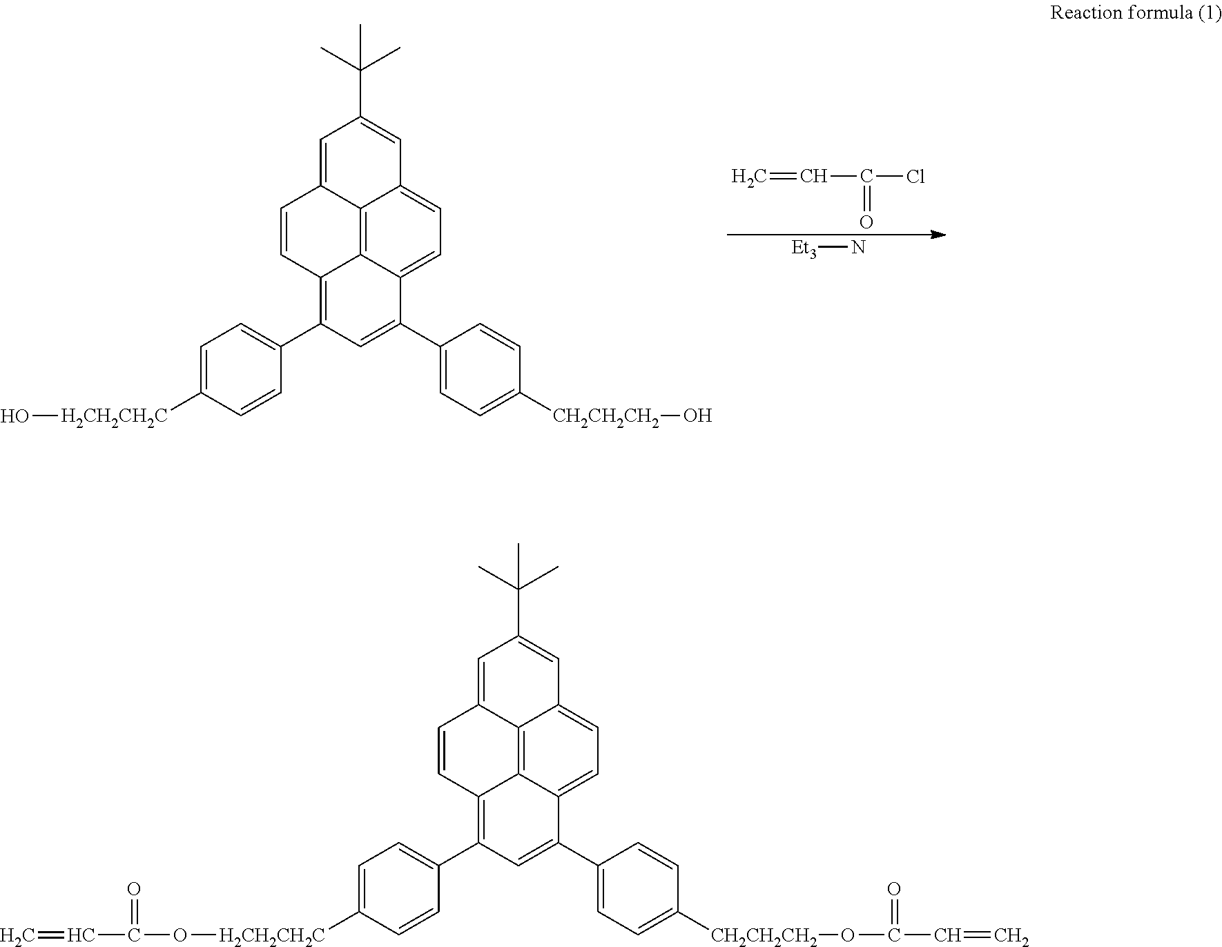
C12=C3C4=CC=C1C=C(C(C)(C)C)C=C2C=CC3=C(C1=CC=C([H2CH2CH2C]O)C=C1)C=C4C1=CC=C([CH2CH2CH2]O)C=C1.C=CC(=O)Cl.[Et3]N.C12=C3C4=CC=C1C=C(C(C)(C)C)C=C2C=CC3=C(C1=CC=C([H2CH2CH2C]OC(C=C)=O)C=C1)C=C4C1=CC=C([CH2CH2CH2]OC(C=C)=O)C=C1
